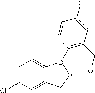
C1=C(Cl)C=C2C(=C1)B(C1=C(CO)C=C(Cl)C=C1)OC2
